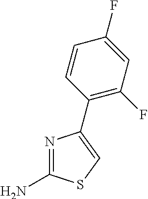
N1=C(N)SC=C1C1=C(F)C=C(F)C=C1
